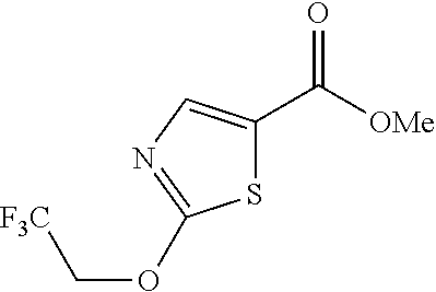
S1C(C([OMe])=O)=CN=C1OC[F3C]
